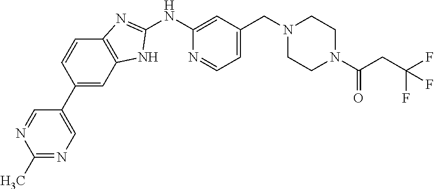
C1(NC2=NC3=C(N2)C=C(C2=CN=C(C)N=C2)C=C3)=CC(CN2CCN(C(=O)CC(F)(F)F)CC2)=CC=N1
